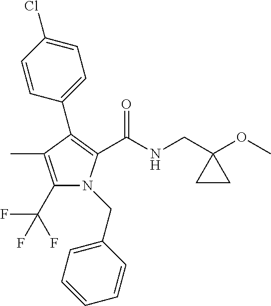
C1(C(F)(F)F)=C(C)C(C2=CC=C(Cl)C=C2)=C(C(NCC2(OC)CC2)=O)N1CC1=CC=CC=C1
